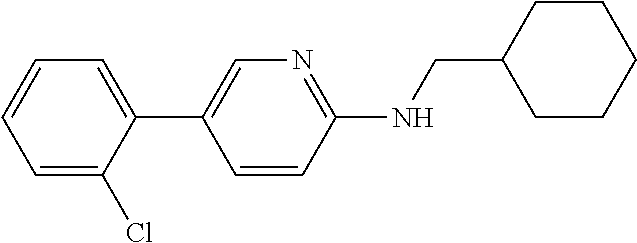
C1=C(Cl)C(C2=CN=C(NCC3CCCCC3)C=C2)=CC=C1
